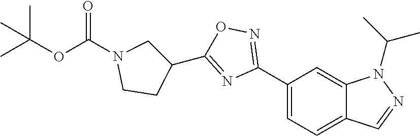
C1(C2=NOC(C3CN(C(OC(C)(C)C)=O)CC3)=N2)=CC=C2C(=C1)N(C(C)C)N=C2
